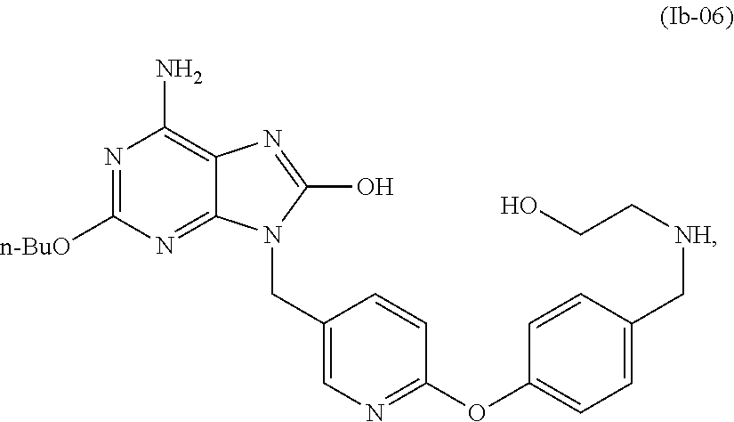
N1=C([n-BuO])N=C2C(=C1N)N=C(O)N2CC1=CN=C(OC2=CC=C(C[NH]CCO)C=C2)C=C1
